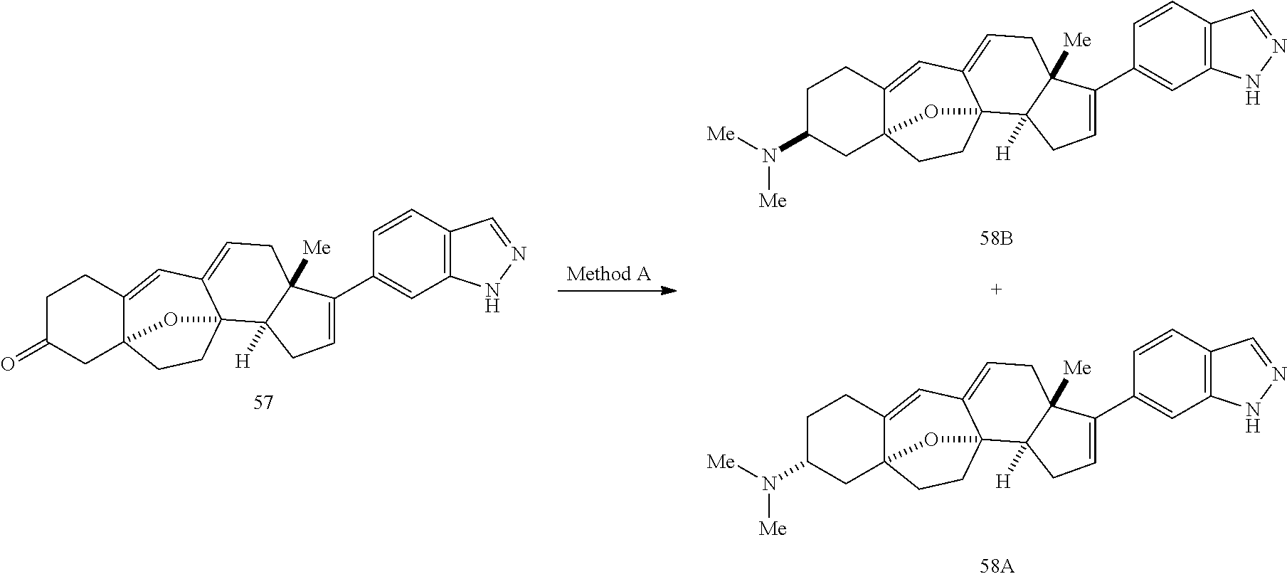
C1C(=O)CC23C(=CC4=CCC5([Me])C([H])(C4(CC2)O3)CC=C5C2=CC3=C(C=C2)C=NN3)C1.C1C(N([Me])[Me])CC23C(=CC4=CCC5([Me])C([H])(C4(CC2)O3)CC=C5C2=CC3=C(C=C2)C=NN3)C1.C1C(N([Me])[Me])CC23C(=CC4=CCC5([Me])C([H])(C4(CC2)O3)CC=C5C2=CC3=C(C=C2)C=NN3)C1
